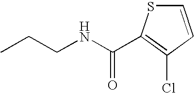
C(NCCC)(=O)C1=C(Cl)C=CS1
